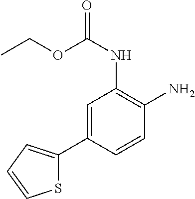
CCOC(NC1=C(N)C=CC(C2=CC=CS2)=C1)=O
